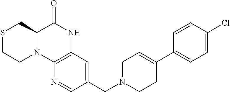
C12=C(C=C(CN3CCC(C4=CC=C(Cl)C=C4)=CC3)C=N1)NC(=O)C1N2CCSC1
